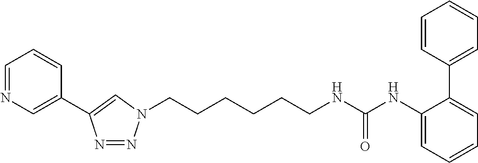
C(CCCCCN1N=NC(C2=CN=CC=C2)=C1)NC(NC1=CC=CC=C1C1=CC=CC=C1)=O
